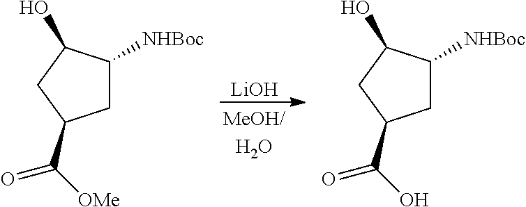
[LiOH].C1C([NHBoc])C(O)CC1C([OMe])=O.C1C([NHBoc])C(O)CC1C(O)=O
